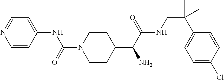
C1(C(C(NCC(C2=CC=C(Cl)C=C2)(C)C)=O)N)CCN(C(=O)NC2=CC=NC=C2)CC1
